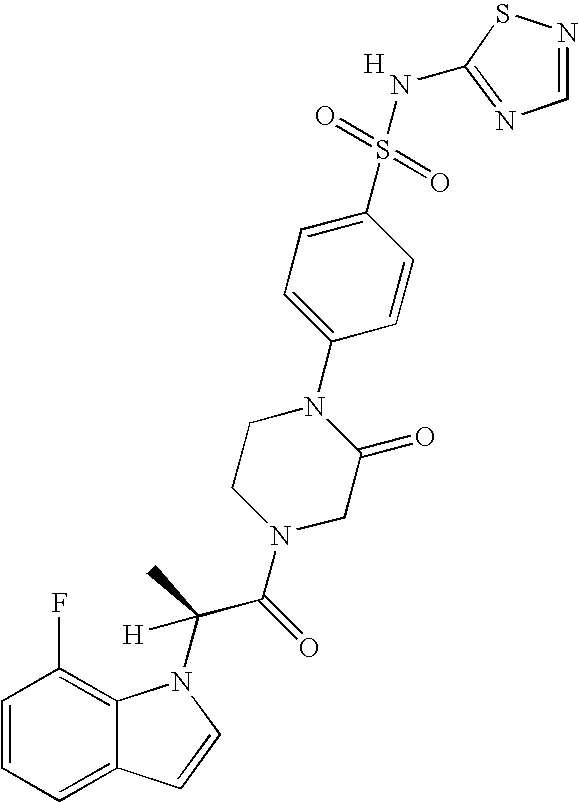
[H].C1=CC=C2C(=C1F)N(C(C(N1CC(=O)N(C3=CC=C(S(=O)(=O)NC4=NC=NS4)C=C3)CC1)=O)(C)[H])C=C2
